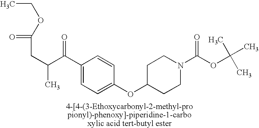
C(C(C1=CC=C(OC2CCN(C(=O)OC(C)(C)C)CC2)C=C1)=O)(C)CC(=O)OCC
